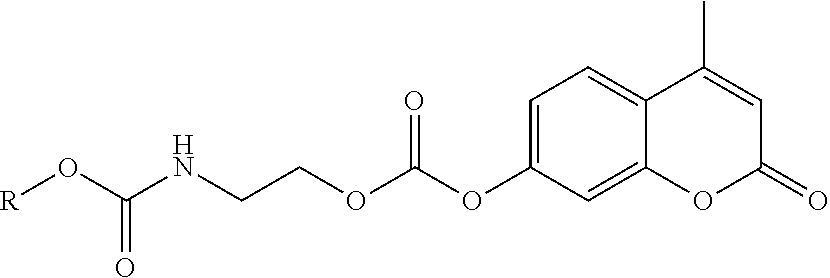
C12=CC(OC(OCCNC(O[R])=O)=O)=CC=C1C(C)=CC(=O)O2
